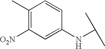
C1(C)=C([O2N])C=C(NC(C)C)C=C1
